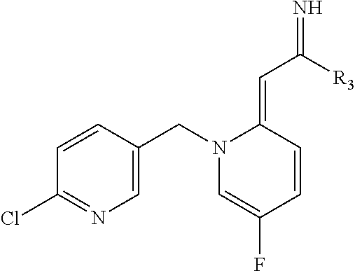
C1=CC(CN2C=C(F)C=CC2=CC([R3])=N)=CN=C1Cl
